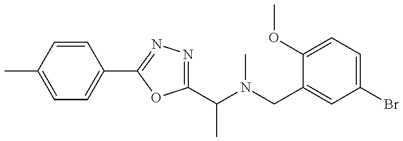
C1(C(N(CC2=CC(Br)=CC=C2OC)C)C)=NN=C(C2=CC=C(C)C=C2)O1
